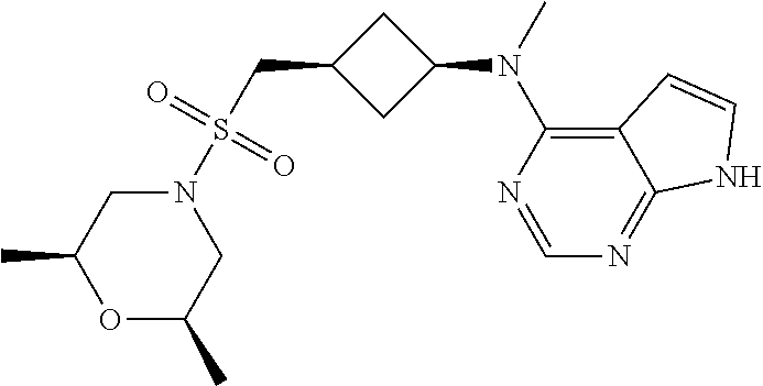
N1(S(CC2CC(N(C3=C4C(=NC=N3)NC=C4)C)C2)(=O)=O)CC(C)OC(C)C1
